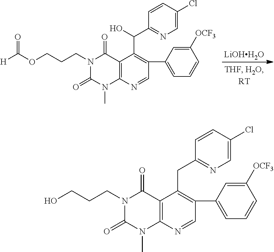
[LiOHH2O].C12=C(N=CC(C3=CC=CC([OCF3])=C3)=C1C(C1=NC=C(Cl)C=C1)O)N(C)C(=O)N(CCCOC([H])=O)C2=O.C12=C(N=CC(C3=CC=CC([OCF3])=C3)=C1CC1=NC=C(Cl)C=C1)N(C)C(=O)N(CCCO)C2=O
